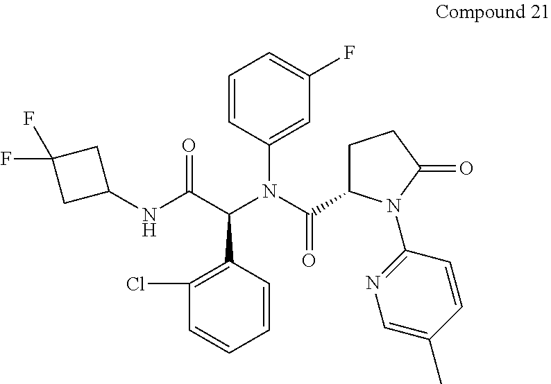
C1=C(N(C(=O)C2CCC(=O)N2C2=NC=C(C)C=C2)C(C(NC2CC(F)(F)C2)=O)C2=C(Cl)C=CC=C2)C=CC=C1F
